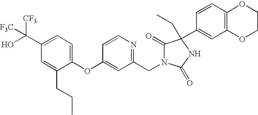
C1(OC2=CC(CN3C(=O)C(C4=CC5=C(C=C4)OCCO5)(CC)NC3=O)=NC=C2)=CC=C(C(O)([CF3])[F3C])C=C1CCC
